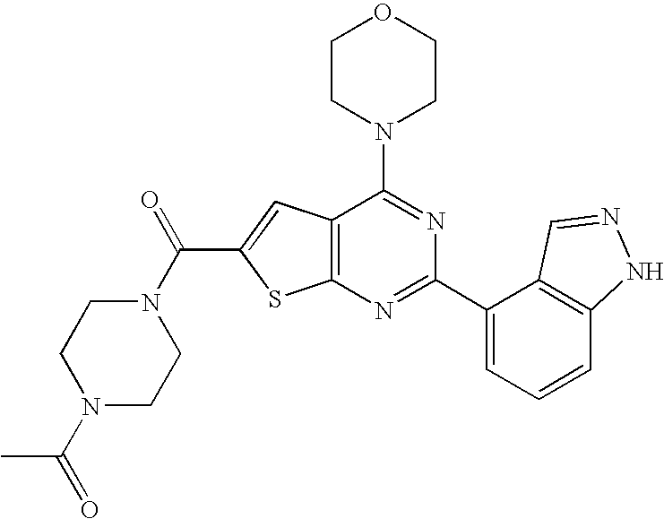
C1CN(C2=NC(C3=CC=CC4=C3C=NN4)=NC3=C2C=C(C(N2CCN(C(=O)C)CC2)=O)S3)CCO1
